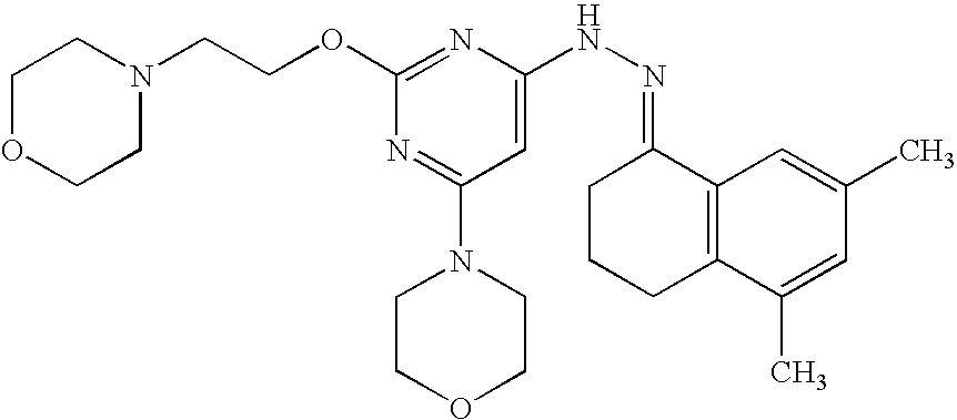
N(NC1=CC(N2CCOCC2)=NC(OCCN2CCOCC2)=N1)=C1CCCC2=C1C=C(C)C=C2C
